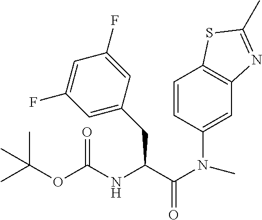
C1=CC(N(C(C(CC2=CC(F)=CC(F)=C2)NC(OC(C)(C)C)=O)=O)C)=CC2=C1SC(C)=N2
